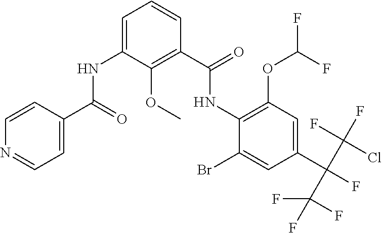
C1=CC(C(NC2=CC=CC(C(NC3=C(OC(F)F)C=C(C(F)(C(F)(Cl)F)C(F)(F)F)C=C3Br)=O)=C2OC)=O)=CC=N1
